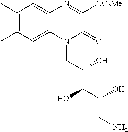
C1(C)=C(C)C=C2C(=C1)N=C([CO2Me])C(=O)N2CC(C(C(CN)O)O)O
